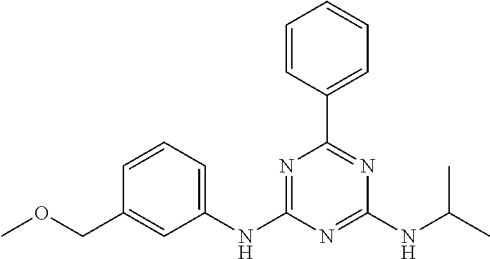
C1(NC2=NC(C3=CC=CC=C3)=NC(NC(C)C)=N2)=CC=CC(COC)=C1
